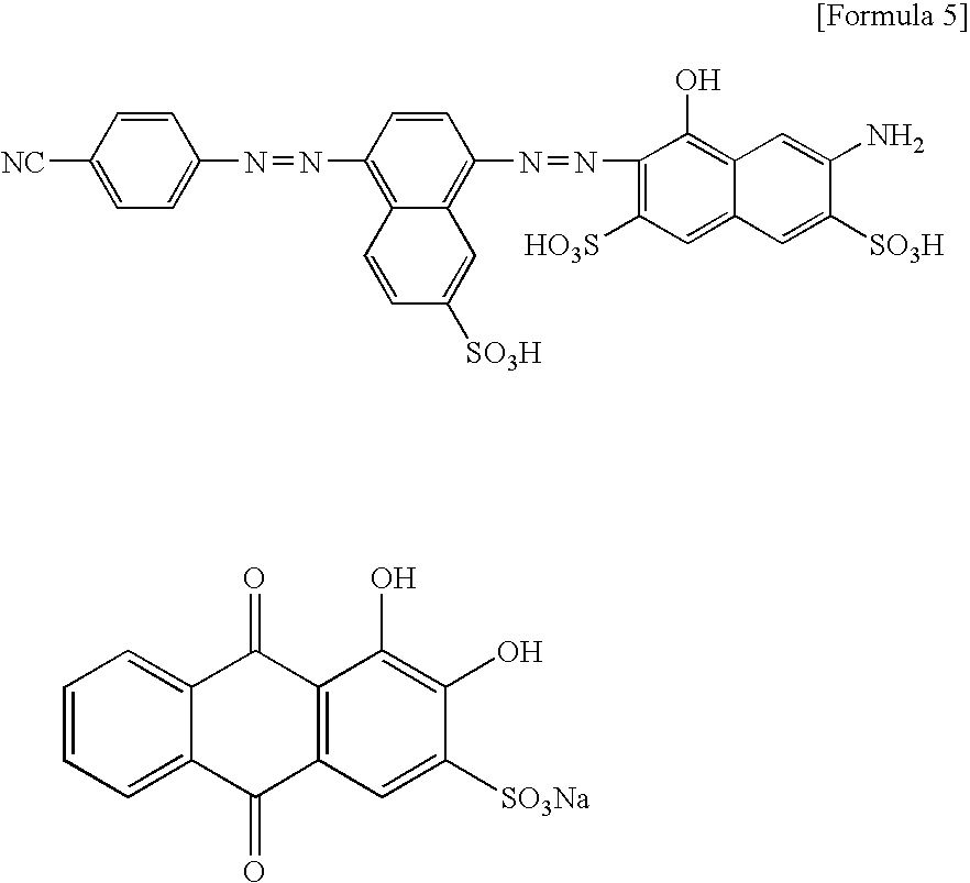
C1=CC([NC])=CC=C1N=NC1=C2C(=C(N=NC3=C([HO3S])C=C4C(=C3O)C=C(N)C([SO3H])=C4)C=C1)C=C([SO3H])C=C2.C1=CC=C2C(=C1)C(=O)C1=C(C2=O)C=C([SO3Na])C(O)=C1O
